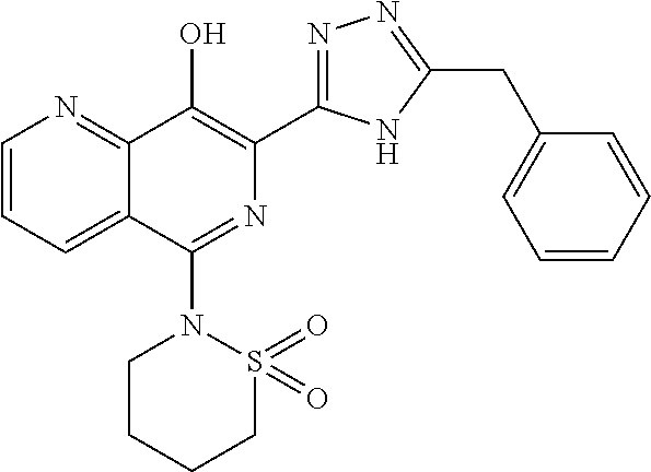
C1=CC=C2C(=N1)C(O)=C(C1=NN=C(CC3=CC=CC=C3)N1)N=C2N1CCCCS1(=O)=O
